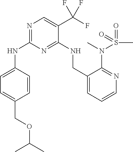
N(C1=NC=C(C(F)(F)F)C(NCC2=CC=CN=C2N(S(=O)(C)=O)C)=N1)C1=CC=C(COC(C)C)C=C1
